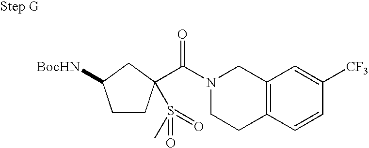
C1CC(C(N2CCC3=C(C2)C=C([CF3])C=C3)=O)(S(C)(=O)=O)CC1[BocHN]
